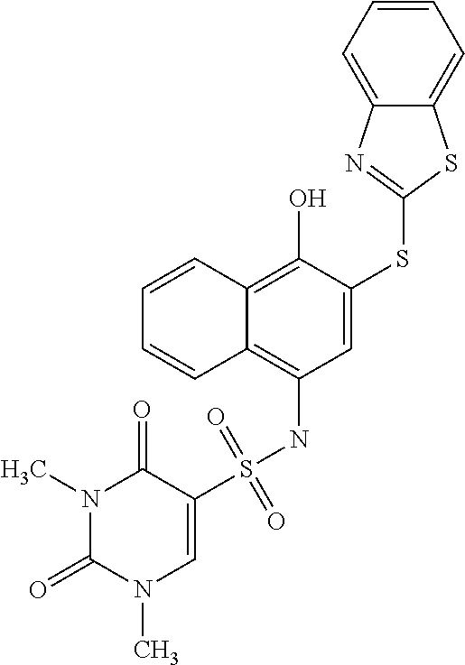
C1=CC2=C(O)C(SC3=NC4=CC=CC=C4S3)=CC(NS(=O)(=O)C3=CN(C)C(=O)N(C)C3=O)=C2C=C1
